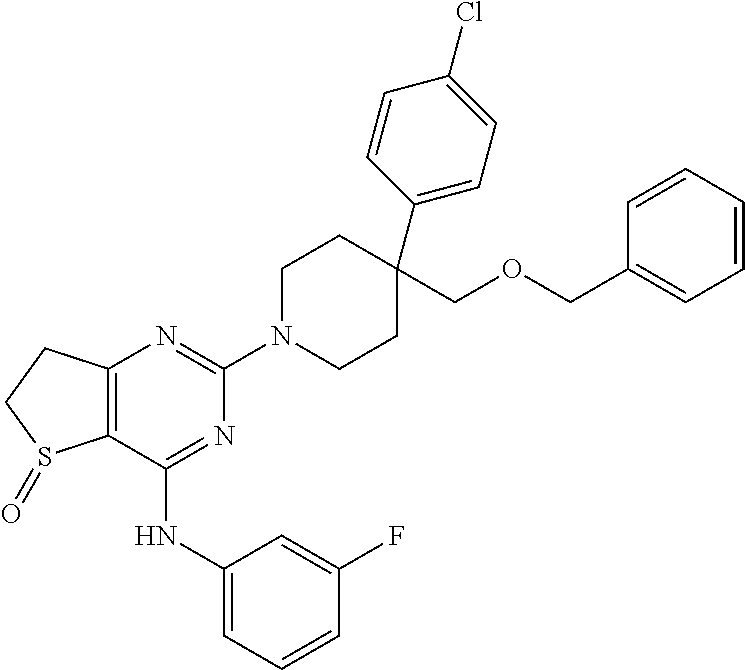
C1(NC2=CC=CC(F)=C2)=NC(N2CCC(COCC3=CC=CC=C3)(C3=CC=C(Cl)C=C3)CC2)=NC2=C1S(=O)CC2
